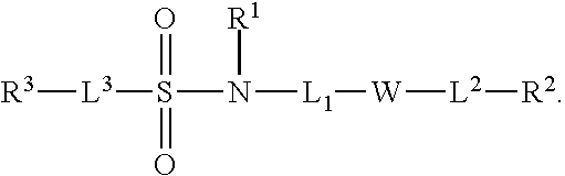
[R3][L3]S(=O)(=O)N([R1])[L1][W][L2][R2]
